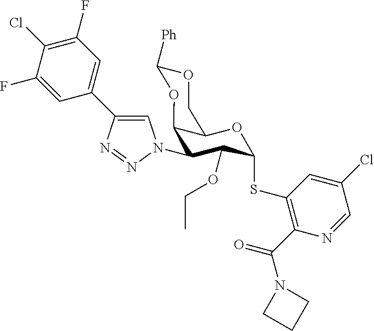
C1(N2C=C(C3=CC(F)=C(Cl)C(F)=C3)N=N2)C(OCC)C(SC2=C(C(=O)N3CCC3)N=CC(Cl)=C2)OC2C1OC([Ph])OC2
